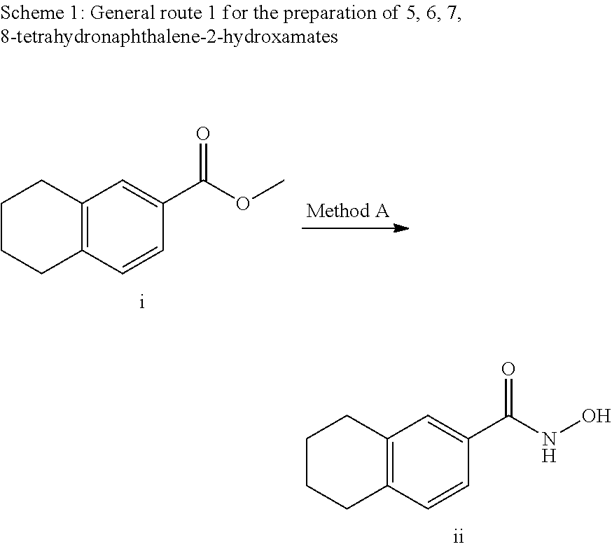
C12=C(C=CC(C(OC)=O)=C1)CCCC2.C12=C(C=CC(C(NO)=O)=C1)CCCC2
